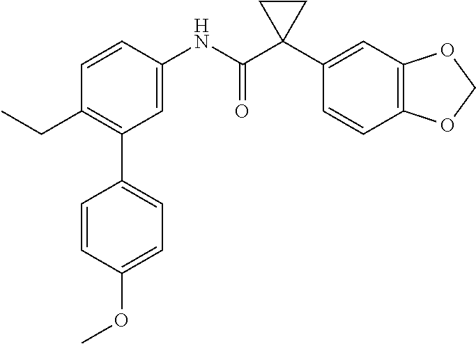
C1(CC)=C(C2=CC=C(OC)C=C2)C=C(NC(C2(C3=CC4=C(C=C3)OCO4)CC2)=O)C=C1
